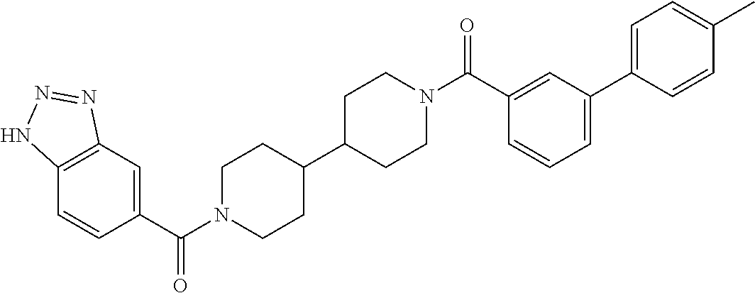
C12=C(C=C(C(N3CCC(C4CCN(C(C5=CC(C6=CC=C(C)C=C6)=CC=C5)=O)CC4)CC3)=O)C=C1)N=NN2
